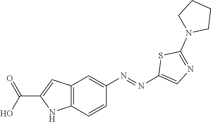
C1CN(C2=NC=C(N=NC3=CC4=C(C=C3)NC(C(O)=O)=C4)S2)CC1
